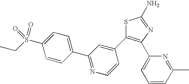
S1C(N)=NC(C2=CC=CC(C)=N2)=C1C1=CC(C2=CC=C(S(CC)(=O)=O)C=C2)=NC=C1
